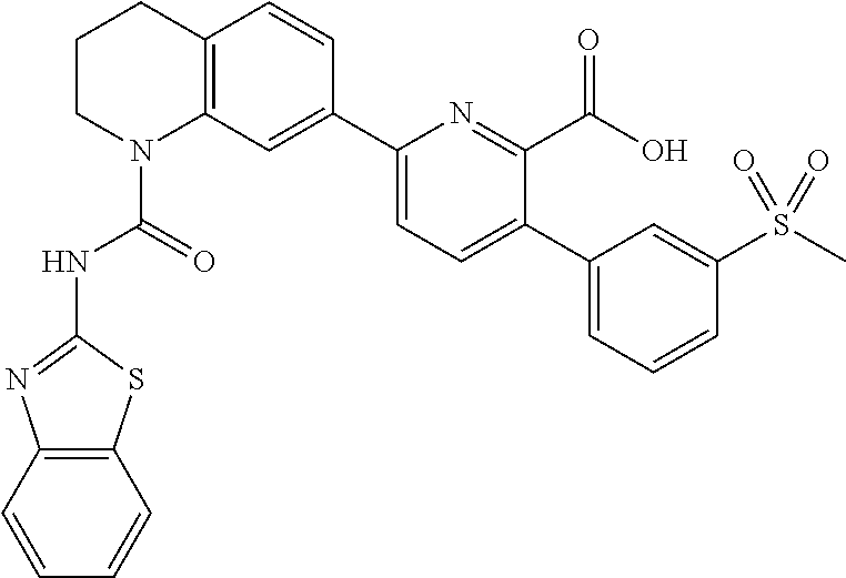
C1CN(C(=O)NC2=NC3=C(S2)C=CC=C3)C2=C(C1)C=CC(C1=CC=C(C3=CC=CC(S(C)(=O)=O)=C3)C(C(O)=O)=N1)=C2
